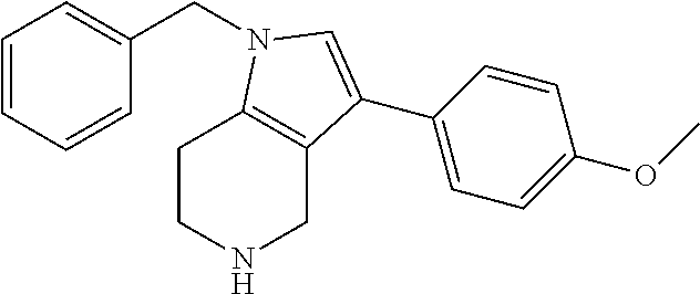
C1CNCC2=C1N(CC1=CC=CC=C1)C=C2C1=CC=C(OC)C=C1
